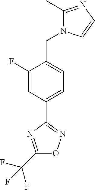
C1(F)=CC(C2=NOC(C(F)(F)F)=N2)=CC=C1CN1C(C)=NC=C1
